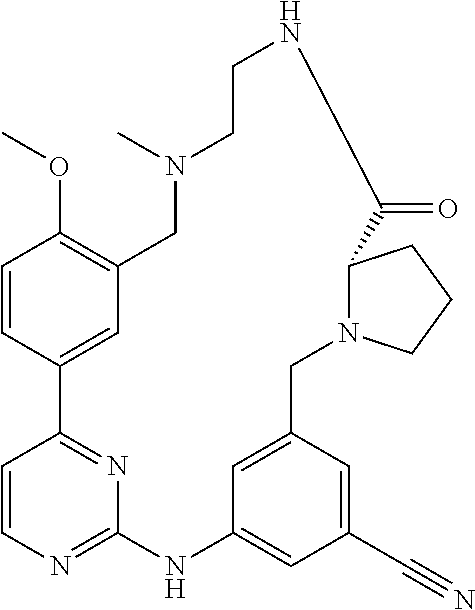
C1=CC2=CC(=C1OC)CN(C)CCNC(=O)C1N(CC3=CC(=CC(C#N)=C3)NC3=NC=CC2=N3)CCC1
